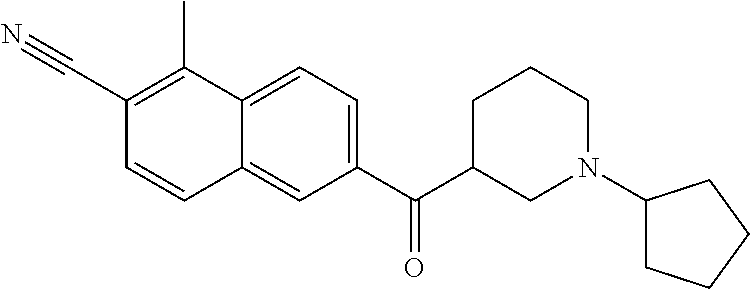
C1(C#N)=C(C)C2=CC=C(C(C3CN(C4CCCC4)CCC3)=O)C=C2C=C1
